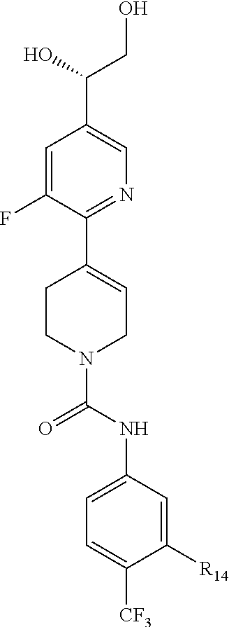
OCC(O)C1=CN=C(C2=CCN(C(=O)NC3=CC=C([CF3])C([R14])=C3)CC2)C(F)=C1
